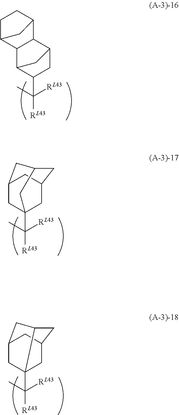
C1(C(C)([RL43])[RL43])CC2C3C(C1C2)C1CCC3C1.C(C)([RL43])([RL43])C12CC3CC(C1)CC(C2)C3.C(C)([RL43])([RL43])C12CC3CC1CC(C2)C3
